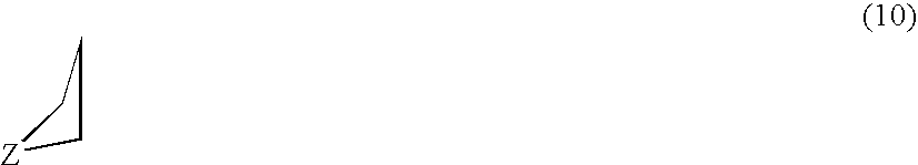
[Z]1CCC1
